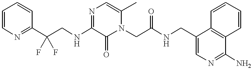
C1=CN=C(C(CNC2=NC=C(C)N(CC(NCC3=CN=C(N)C4=C3C=CC=C4)=O)C2=O)(F)F)C=C1
